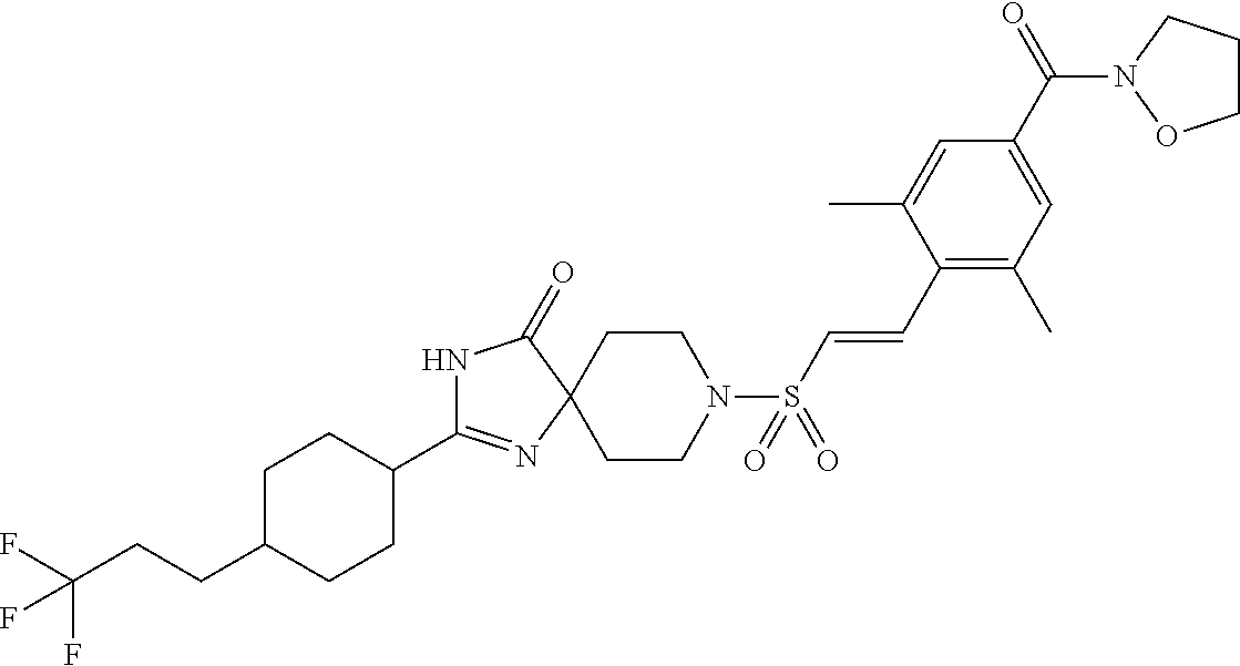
C1C(CCC(F)(F)F)CCC(C2=NC3(C(=O)N2)CCN(S(C=CC2=C(C)C=C(C(=O)N4CCCO4)C=C2C)(=O)=O)CC3)C1
